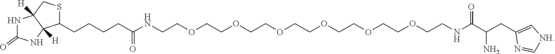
N1C(=O)NC2([H])C1([H])CSC2CCCCC(NCCOCCOCCOCCOCCOCCOCCNC(C(CC1=C[NH]C=N1)N)=O)=O
